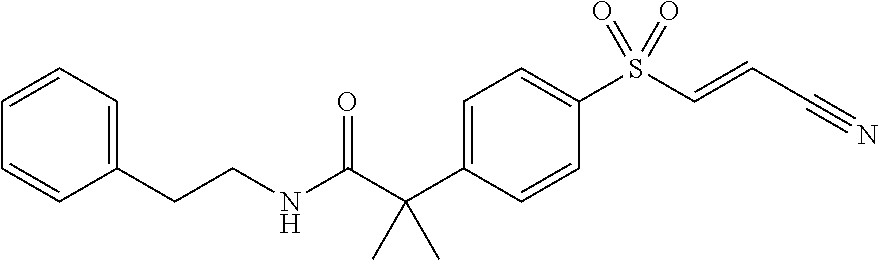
C1=CC=C(CCNC(C(C2=CC=C(S(C=CC#N)(=O)=O)C=C2)(C)C)=O)C=C1
